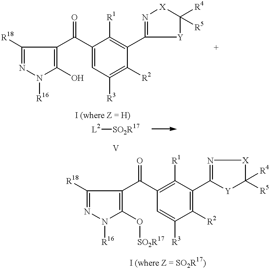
[R18]C1=NN([R16])C(O)=C1C(C1=CC([R3])=C([R2])C(C2=N[X]C([R4])([R5])[Y]2)=C1[R1])=O.[L2][SO2R17].[R18]C1=NN([R16])C(O[SO2R17])=C1C(C1=C([R1])C(C2=N[X]C([R4])([R5])[Y]2)=C([R2])C([R3])=C1)=O
